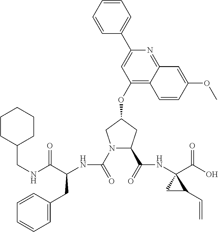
C1=C(C2=CC(OC3CN(C(=O)NC(C(NCC4CCCCC4)=O)CC4=CC=CC=C4)C(C(=O)NC4(C(O)=O)CC4C=C)C3)=C3C(=N2)C=C(OC)C=C3)C=CC=C1
